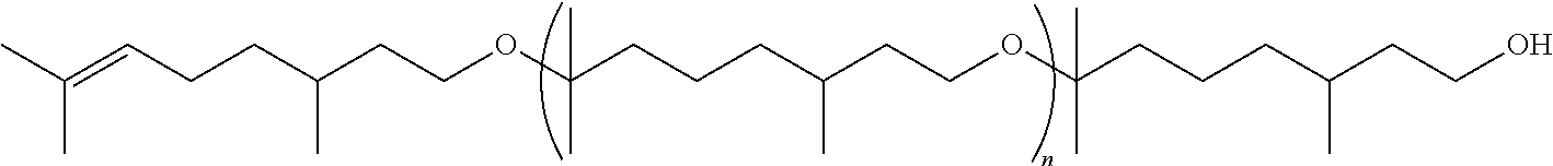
CC(=CCCC(CCOC(CCCC(CCOC(CCCC(CCO)C)(C)C)C)(C)C)C)C
